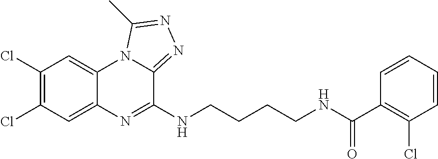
C1(Cl)=C(Cl)C=C2C(=C1)N1C(=NN=C1C)C(NCCCCNC(C1=C(Cl)C=CC=C1)=O)=N2
